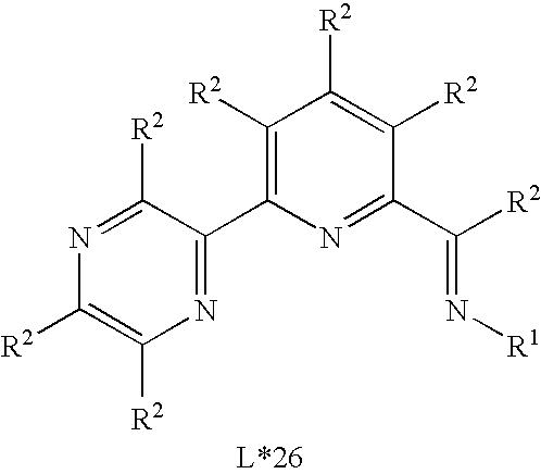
C1([R2])=C(C2=NC([R2])=C([R2])N=C2[R2])N=C(C([R2])=N[R1])C([R2])=C1[R2]
